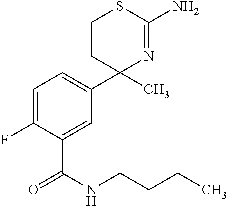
C1=C(F)C(C(NCCCC)=O)=CC(C2(C)N=C(N)SCC2)=C1
